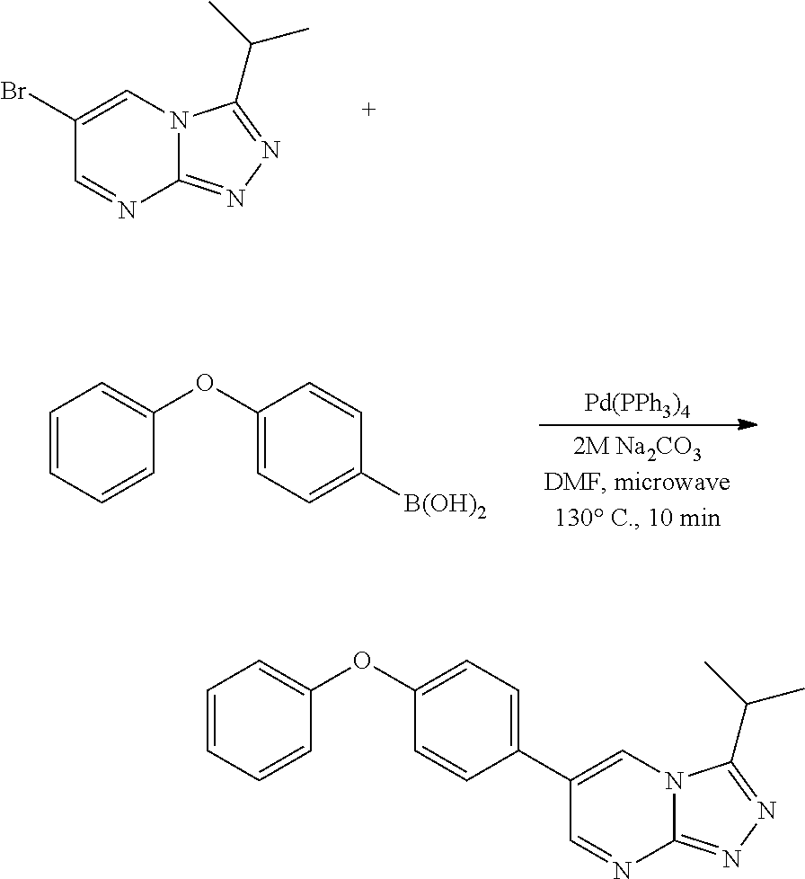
C1(Br)=CN2C(=NN=C2C(C)C)N=C1.C1=CC=CC(OC2=CC=C([B(OH)2])C=C2)=C1.[Pd(PPh3)4].C1=CC=CC(OC2=CC=C(C3=CN4C(=NN=C4C(C)C)N=C3)C=C2)=C1
